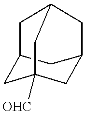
C12CC3([OHC])CC(C1)CC(C2)C3
